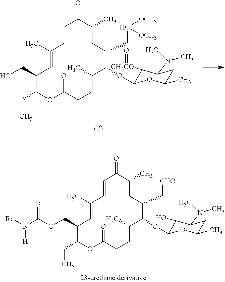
C1(CC)C(COC(=O)N([H])[Rc])C=C(C)C=CC(=O)C(C)CC(C[CHO])C(OC2C(O)C(N(C)C)CC(C)O2)C(C)CCC(=O)O1.C1(CC)C(CO)C=C(C)C=CC(=O)C(C)CC(CC([OCH3])[OCH3])C(OC2C([CH3CO]=O)C(N(C)C)CC(C)O2)C(C)CCC(=O)O1
